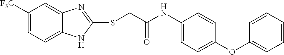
C1([F3C])=CC=C2C(=C1)N=C(SCC(NC1=CC=C(OC3=CC=CC=C3)C=C1)=O)N2
